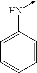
C1=CC=CC=C1N->C
